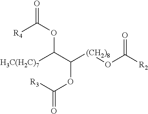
O=C(OC(C([(CH2)8]OC([R2])=O)OC(=O)[R3])[H3C(H2C)7])[R4]
